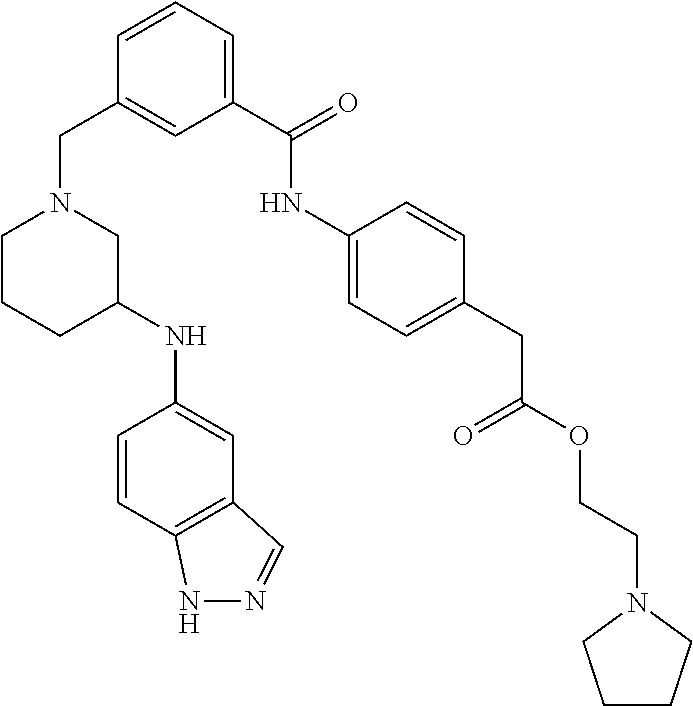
C1(NC2=CC3=C(C=C2)NN=C3)CN(CC2=CC(C(=O)NC3=CC=C(CC(OCCN4CCCC4)=O)C=C3)=CC=C2)CCC1
